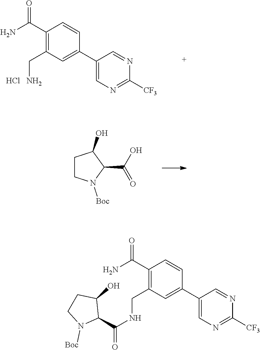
NC(C1=C(CN)C=C(C2=CN=C([CF3])N=C2)C=C1)=O.Cl.C1CN([Boc])C(C(O)=O)C1O.NC(C1=C(CNC(=O)C2C(O)CCN2[Boc])C=C(C2=CN=C([CF3])N=C2)C=C1)=O
